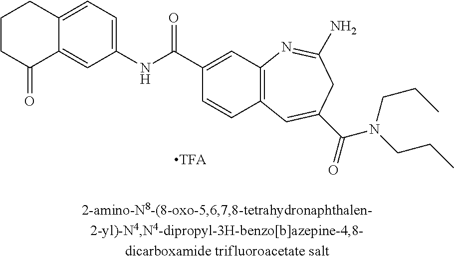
C1(NC(C2=CC3=C(C=C2)C=C(C(=O)N(CCC)CCC)CC(N)=N3)=O)=CC=C2C(=C1)C(=O)CCC2.[TFA]
